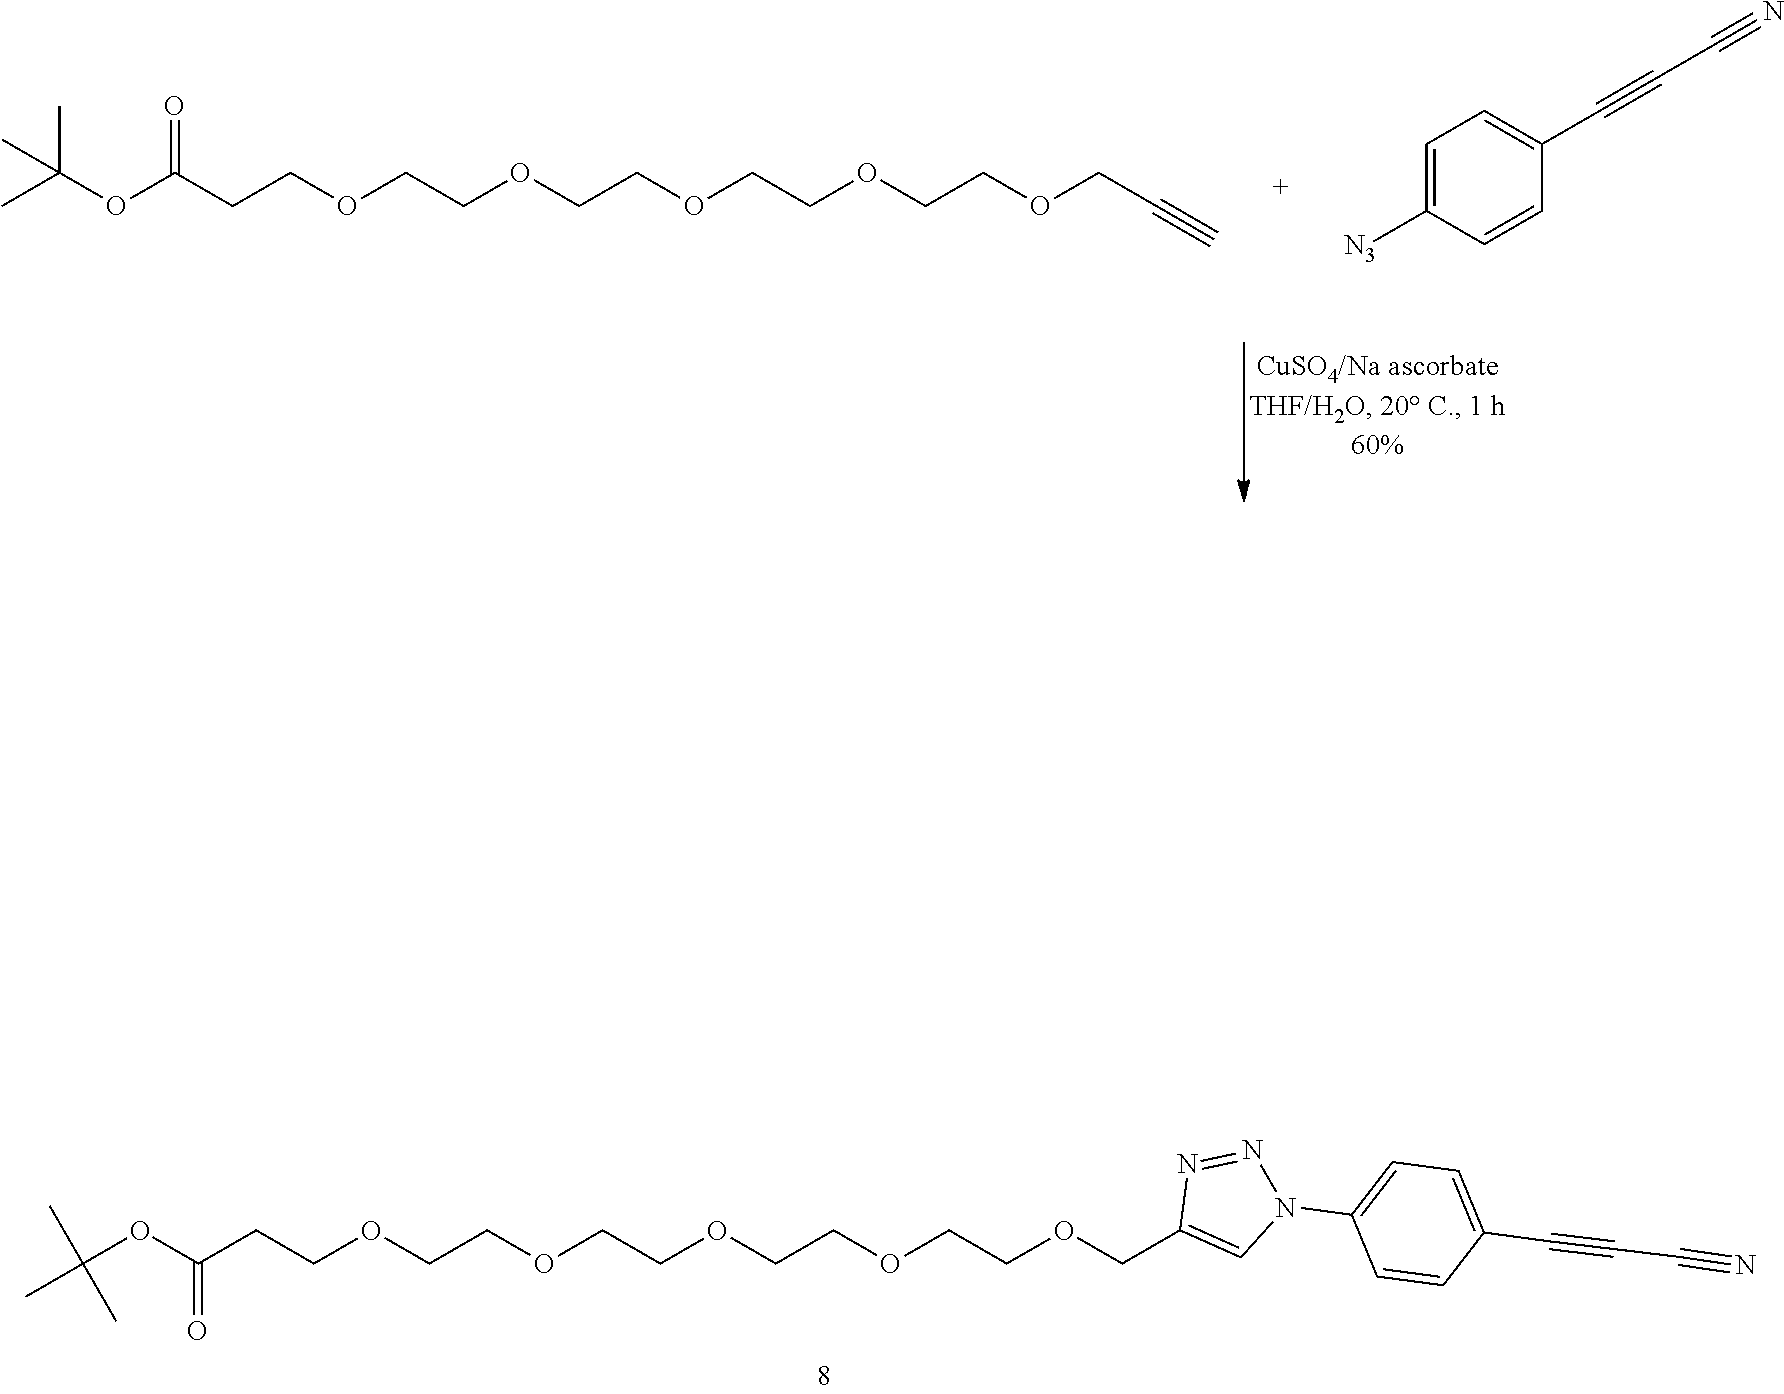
CC(OC(CCOCCOCCOCCOCCOCC#C)=O)(C)C.C1=C([N3])C=CC(C#CC#N)=C1.C(OC(CCOCCOCCOCCOCCOCC1=CN(C2=CC=C(C#CC#N)C=C2)N=N1)=O)(C)(C)C
